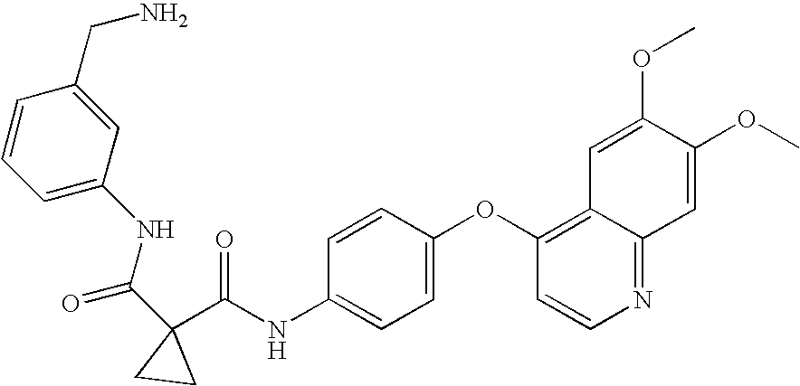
N1=C2C(=C(OC3=CC=C(NC(=O)C4(C(NC5=CC=CC(CN)=C5)=O)CC4)C=C3)C=C1)C=C(OC)C(OC)=C2
